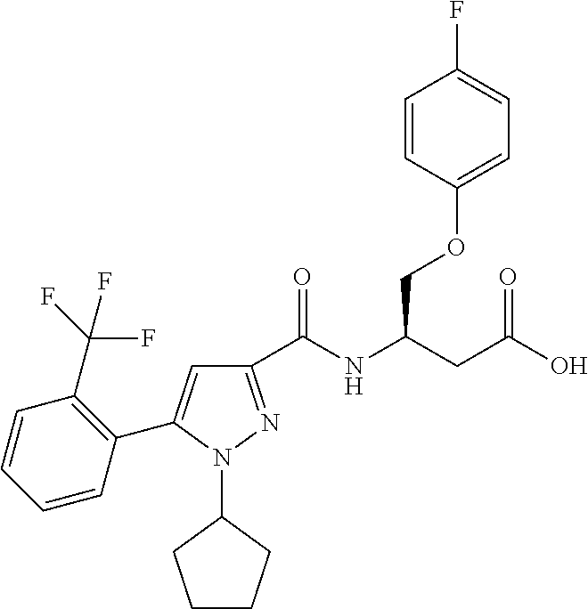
C1(C(NC(CC(O)=O)COC2=CC=C(F)C=C2)=O)=NN(C2CCCC2)C(C2=C(C(F)(F)F)C=CC=C2)=C1
